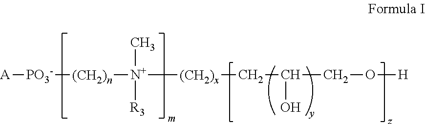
[A][PO3-][(CH2)n][N+]([(CH2)x]CC(CO[H])O)(C)[R3]
